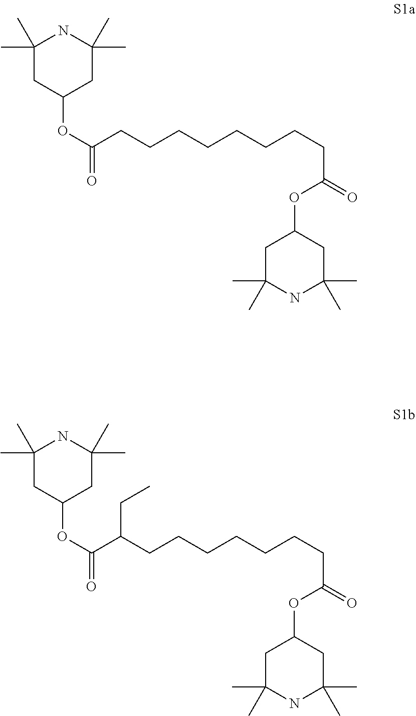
C1(C)(C)CC(OC(=O)CCCCCCCCC(=O)OC2CC(C)(C)NC(C)(C)C2)CC(C)(C)N1.C1(C)(C)CC(OC(=O)C(CCCCCCCC(=O)OC2CC(C)(C)NC(C)(C)C2)CC)CC(C)(C)N1
